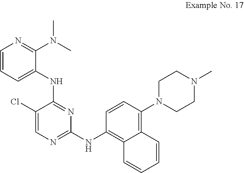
N(C1=NC(NC2=C3C(=C(N4CCN(C)CC4)C=C2)C=CC=C3)=NC=C1Cl)C1=CC=CN=C1N(C)C
